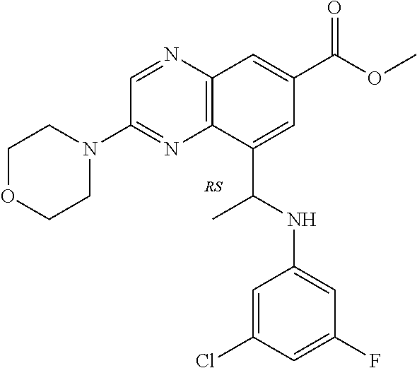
C1(N2CCOCC2)=NC2=C(N=C1)C=C(C(OC)=O)C=C2C(NC1=CC(F)=CC(Cl)=C1)C
